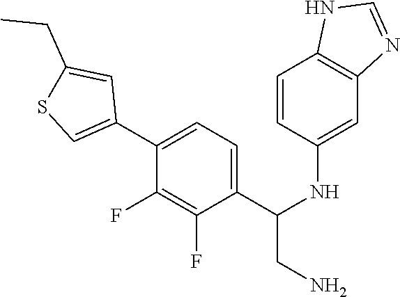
C1(C2=CSC(CC)=C2)=CC=C(C(NC2=CC3=C(C=C2)NC=N3)CN)C(F)=C1F
